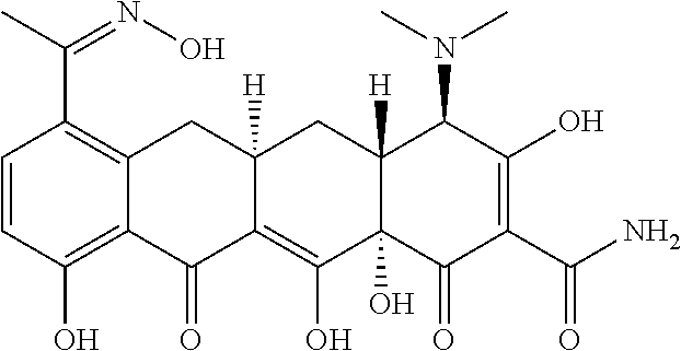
C1=CC(O)=C2C(=C1C(C)=NO)CC1([H])C(=C(O)C3(O)C([H])(C1)C(N(C)C)C(O)=C(C(N)=O)C3=O)C2=O
